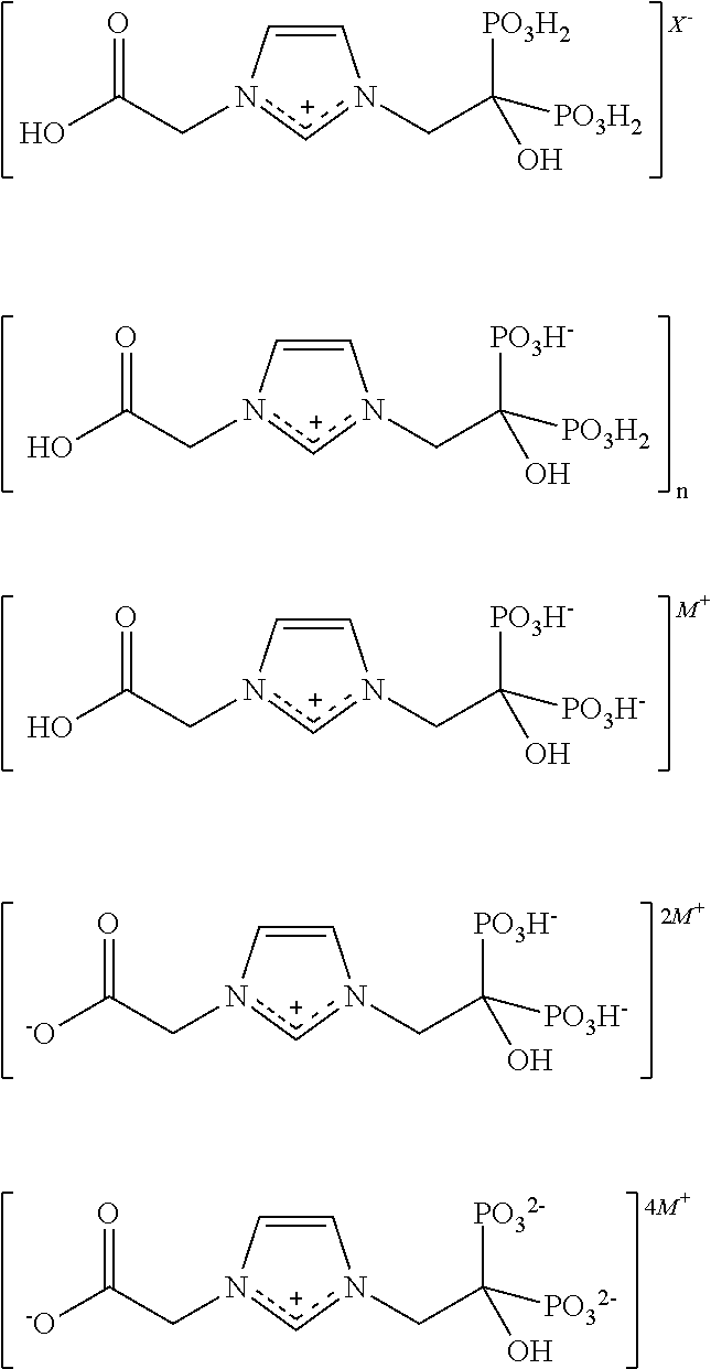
C1=Cn(CC(O)=O)[c+]n1CC([PO3H2])([PO3H2])O.C1=Cn(CC(=O)O)[c+]n1CC([PO3H2])([PO3H-])O.C1=Cn(CC(=O)O)[c+]n1CC([PO3H-])([PO3H-])O.C1=Cn(CC(=O)[-O])[c+]n1CC([PO3H-])([PO3H-])O.C1=Cn(CC(=O)[-O])[c+]n1CC([PO32-])([PO32-])O
